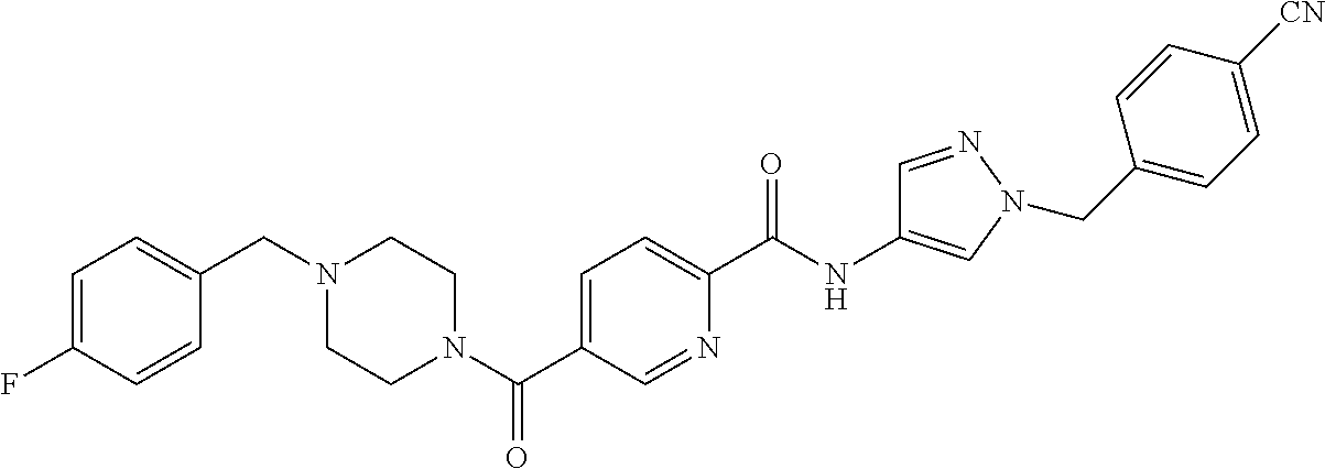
C1=C(F)C=CC(CN2CCN(C(C3=CC=C(C(NC4=CN(CC5=CC=C([CN])C=C5)N=C4)=O)N=C3)=O)CC2)=C1
